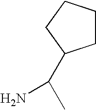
C1CCCC1C(C)N
